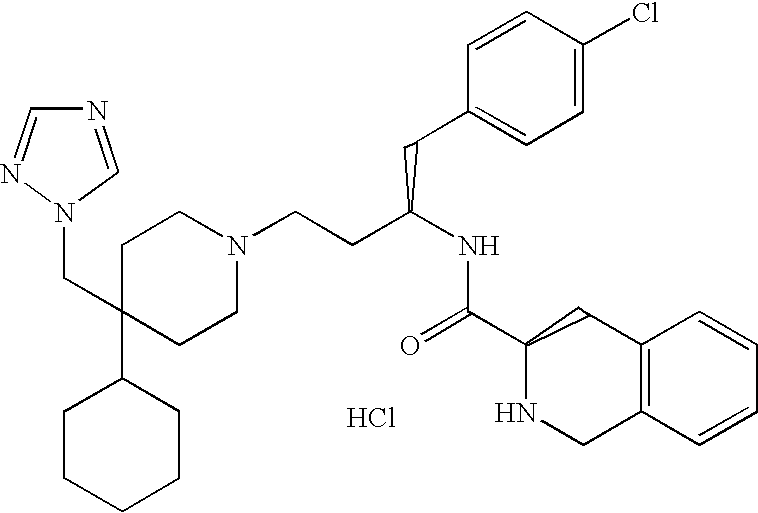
C1=NN(CC2(C3CCCCC3)CCN(CCC(CC3=CC=C(Cl)C=C3)NC(C3NCC4=C(C3)C=CC=C4)=O)CC2)C=N1.Cl
